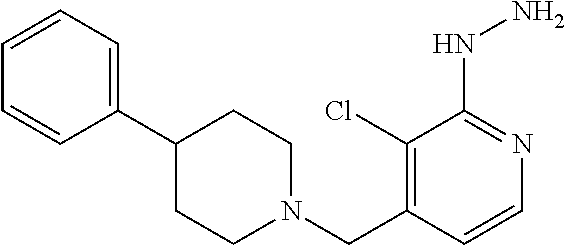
C1(Cl)=C(CN2CCC(C3=CC=CC=C3)CC2)C=CN=C1NN
